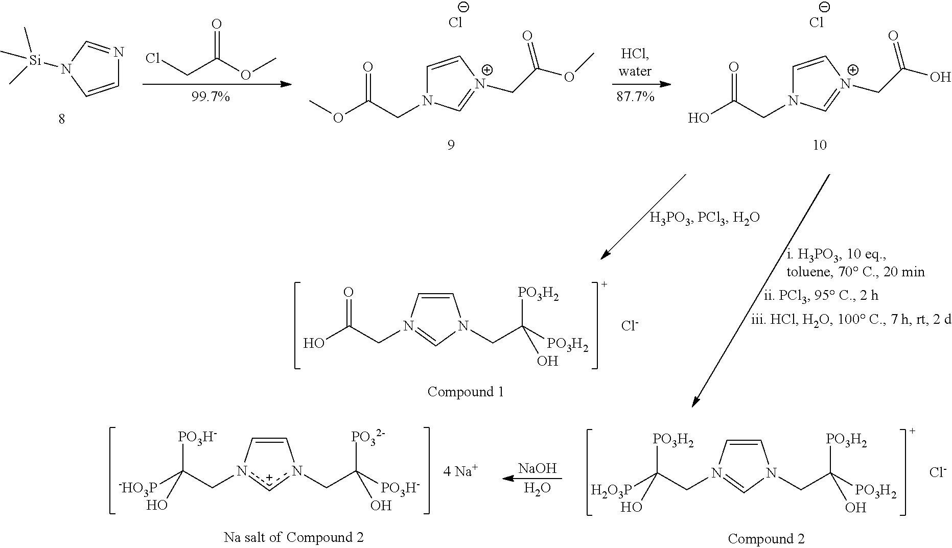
C1=CN(CC([PO3H2])([H2O3P])O)=CN1CC([PO3H2])([PO3H2])O.[Cl-].C1=Cn(CC([PO3H-])([-HO3P])O)[c+]n1CC([PO32-])([PO3H-])O.[4 Na+].[NaOH].O.C1=CN(CC(=O)O)=CN1CC([PO3H2])([PO3H2])O.[Cl-].C1=CN([Si](C)(C)C)C=N1.ClCC(OC)=O.N1(CC(=O)OC)C=C[N+](CC(=O)OC)=C1.[Cl-].N1(CC(=O)O)C=C[N+](CC(=O)O)=C1.[Cl-]
